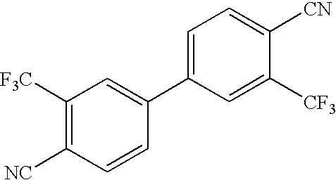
C1([F3C])=C([NC])C=CC(C2=CC=C([CN])C([CF3])=C2)=C1
